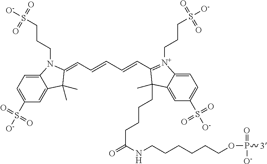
C12=CC=C(S([O-])(=O)=O)C=C1C(C)(C)C(=CC=CC=CC1=[N+](CCCS([O-])(=O)=O)C3=CC=C(S([O-])(=O)=O)C=C3C1(C)CCCCC(=O)NCCCCCCOP([3])(=O)[O-])N2CCCS([O-])(=O)=O
